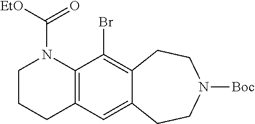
C1CCC2=C(N1C([EtO])=O)C(Br)=C1C(=C2)CCN([Boc])CC1
